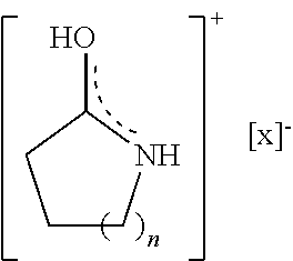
C1CNC(O)C1
